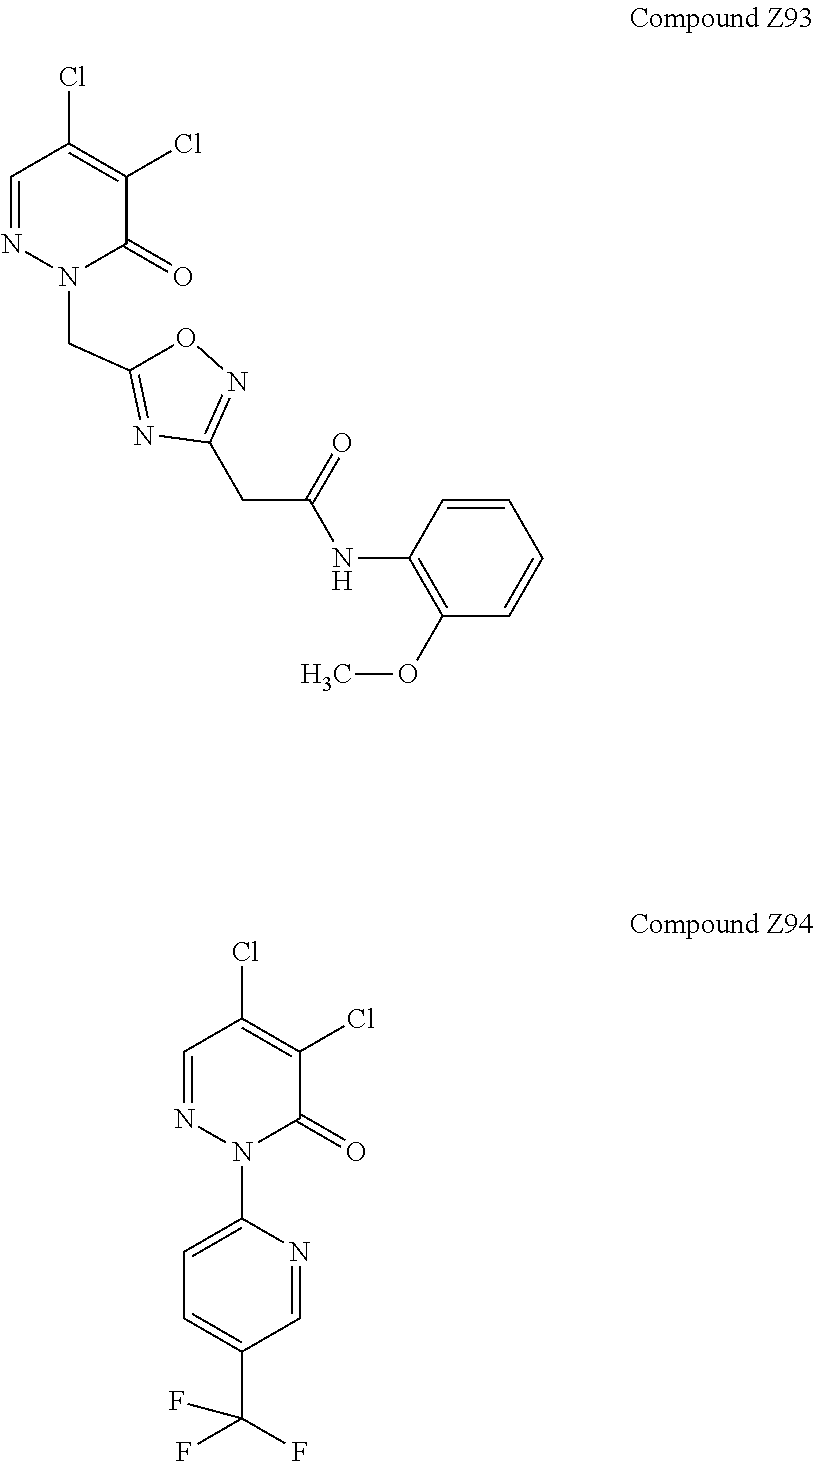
C1=CC(NC(CC2=NOC(CN3C(=O)C(Cl)=C(Cl)C=N3)=N2)=O)=C(OC)C=C1.C1(N2C(=O)C(Cl)=C(Cl)C=N2)=CC=C(C(F)(F)F)C=N1
